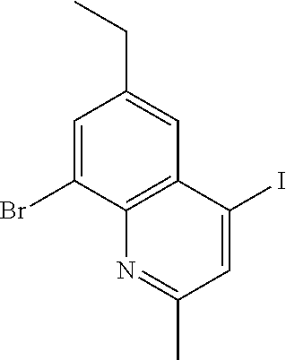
C1=C(Br)C2=C(C=C1CC)C(I)=CC(C)=N2
